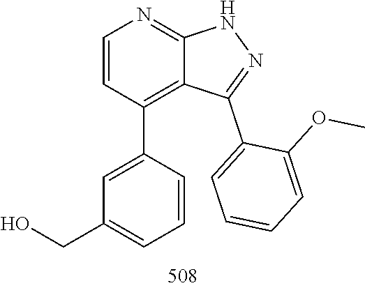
N1C2=NC=CC(C3=CC(CO)=CC=C3)=C2C(C2=CC=CC=C2OC)=N1
